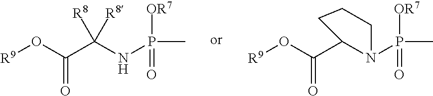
C(O[R9])(=O)C1N(P(C)(=O)[OR7])CCC1.[R9]OC(C(NP(C)(=O)[OR7])([R8])[R8])=O
